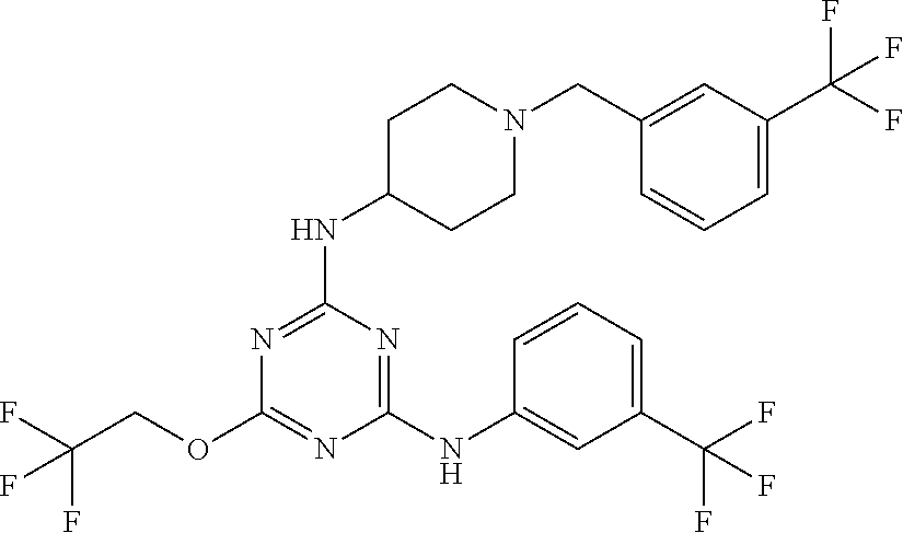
C1C(NC2=NC(OCC(F)(F)F)=NC(NC3=CC(C(F)(F)F)=CC=C3)=N2)CCN(CC2=CC(C(F)(F)F)=CC=C2)C1
